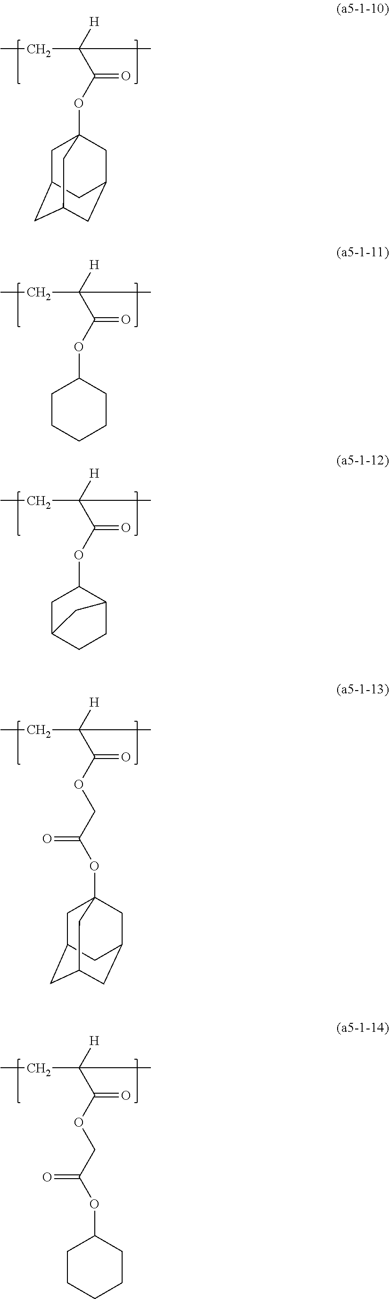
C(C([H])(C(OC12CC3CC(CC(C1)C3)C2)=O)C)C.C(C([H])(C(OC1CCCCC1)=O)C)C.C(C([H])(C(OC1CC2CCC1C2)=O)C)C.C(C([H])(C(OCC(=O)OC12CC3CC(CC(C1)C3)C2)=O)C)C.C(C([H])(C(OCC(=O)OC1CCCCC1)=O)C)C
